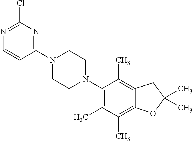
N1=C(Cl)N=C(N2CCN(C3=C(C)C(C)=C4C(=C3C)CC(C)(C)O4)CC2)C=C1
